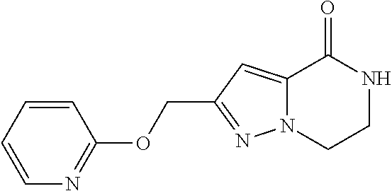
O(CC1=NN2C(=C1)C(=O)NCC2)C1=NC=CC=C1
